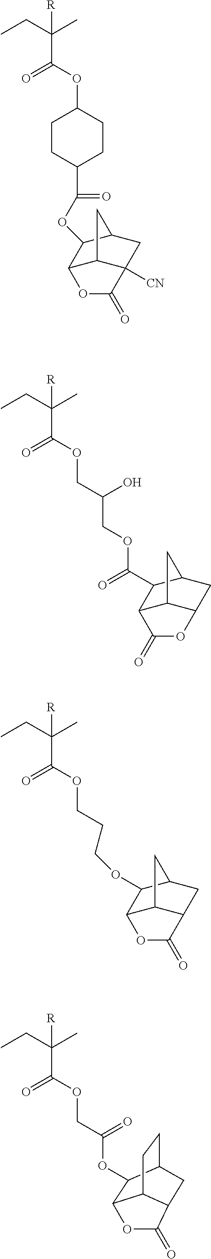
[R]C(CC)(C)C(=O)OC1CCC(C(=O)OC2C3C4C([CN])(CC2C4)C(=O)O3)CC1.[R]C(CC)(C)C(=O)OCC(O)COC(=O)C1C2C3C(CC1C3)OC2=O.[R]C(CC)(C)C(=O)OCCCOC1C2C3C(CC1C3)C(=O)O2.[R]C(CC)(C)C(=O)OCC(=O)OC1C2C3CCC1CC3C(=O)O2
